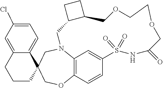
N12C3=C(C=CC(=C3)S(=O)(=O)NC(=O)COCCOCC3C(C1)CC3)OCC1(C3=CC=C(Cl)C=C3CCC1)C2
